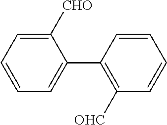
C1([CHO])=CC=CC=C1C1=C([OHC])C=CC=C1
